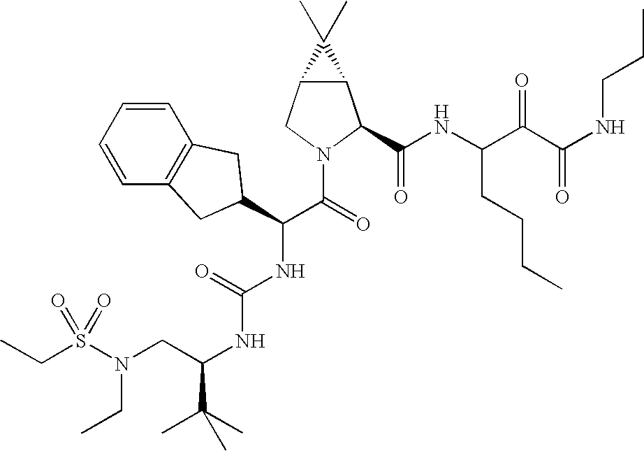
C(C)S(=O)(N(CC)CC(NC(=O)NC(C(N1C(C(=O)NC(CCCC)C(=O)C(=O)NCCC)C2C(C1)C2(C)C)=O)C1CC2=C(C=CC=C2)C1)C(C)(C)C)=O
